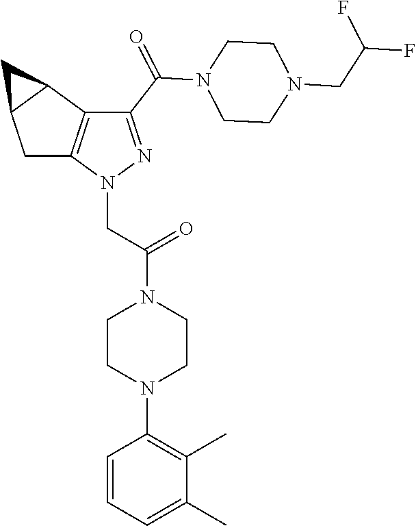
C(=O)(N1CCN(CC(F)F)CC1)C1=NN(CC(=O)N2CCN(C3=C(C)C(C)=CC=C3)CC2)C2=C1C1C(C2)C1
